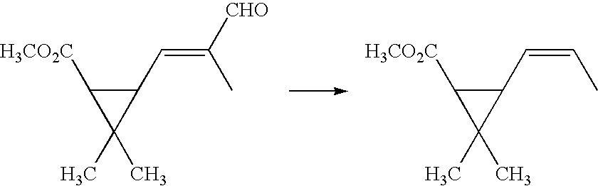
C1([H3CO2C])C(C)(C)C1C=C([CHO])C.C1([H3CO2C])C(C)(C)C1C=CC
